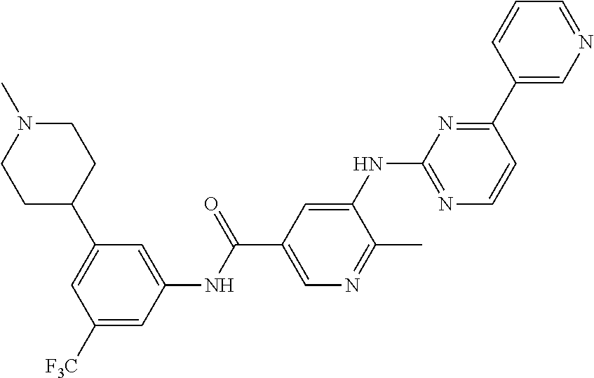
C1=C(C2CCN(C)CC2)C=C(NC(C2=CN=C(C)C(NC3=NC=CC(C4=CN=CC=C4)=N3)=C2)=O)C=C1[F3C]
